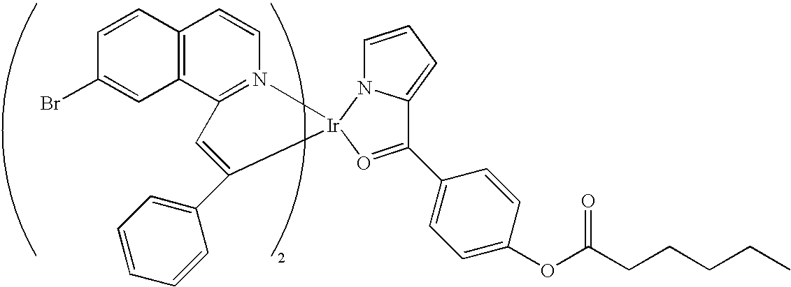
C1=CC2=C(C=C1Br)C1=N(C=C2)[Ir]2(C(C3=CC=CC=C3)=C1)N1C=CC=C1C(C1=CC=C(OC(CCCCC)=O)C=C1)=O2
